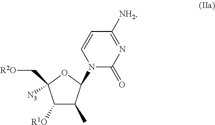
N1=C([NH2])C=CN(C2C(C)C([R1O])C(C[R2O])([N3])O2)C1=O
